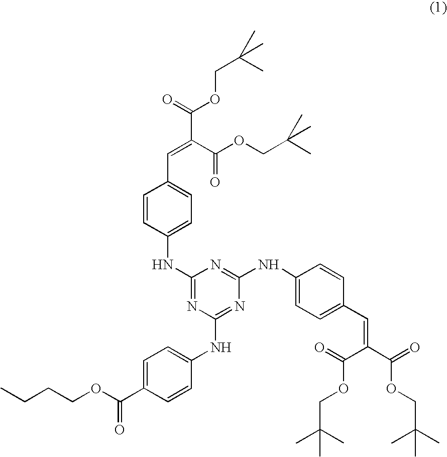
CCCCOC(C1=CC=C(NC2=NC(NC3=CC=C(C=C(C(=O)OCC(C)(C)C)C(OCC(C)(C)C)=O)C=C3)=NC(NC3=CC=C(C=C(C(=O)OCC(C)(C)C)C(OCC(C)(C)C)=O)C=C3)=N2)C=C1)=O
